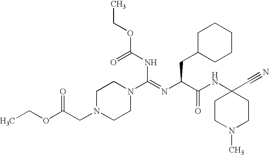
C(NC(=O)OCC)(=NC(C(NC1(C#N)CCN(C)CC1)=O)CC1CCCCC1)N1CCN(CC(OCC)=O)CC1
